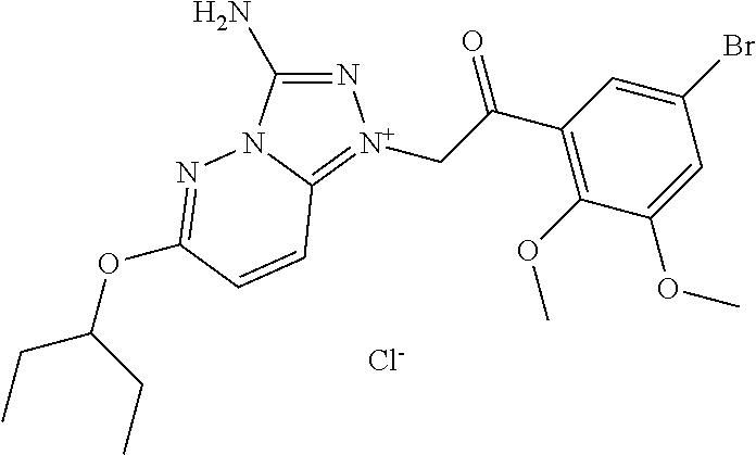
N1=C(N)N2C(=[N+]1CC(C1=C(OC)C(OC)=CC(Br)=C1)=O)C=CC(OC(CC)CC)=N2.[Cl-]
